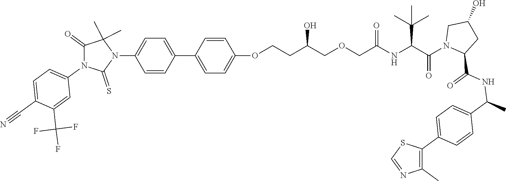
C1(C2=CC=C(OCCC(COCC(NC(C(N3CC(O)CC3C(NC(C3=CC=C(C4=C(C)N=CS4)C=C3)C)=O)=O)C(C)(C)C)=O)O)C=C2)=CC=C(N2C(C)(C)C(=O)N(C3=CC=C(C#N)C(C(F)(F)F)=C3)C2=S)C=C1
